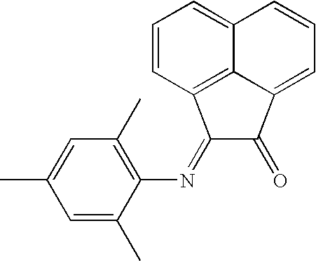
C1=C(C)C(N=C2C(=O)C3=CC=CC4=CC=CC2=C43)=C(C)C=C1C
